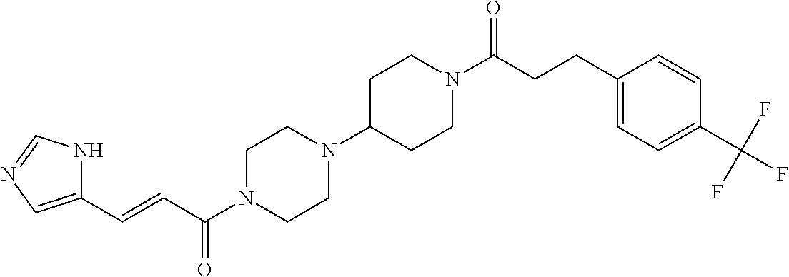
C1(C=CC(N2CCN(C3CCN(C(CCC4=CC=C(C(F)(F)F)C=C4)=O)CC3)CC2)=O)=CN=CN1
